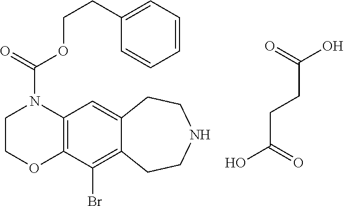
C12=C(C(Br)=C3C(=C1)CCNCC3)OCCN2C(OCCC1=CC=CC=C1)=O.C(C(O)=O)CC(=O)O
